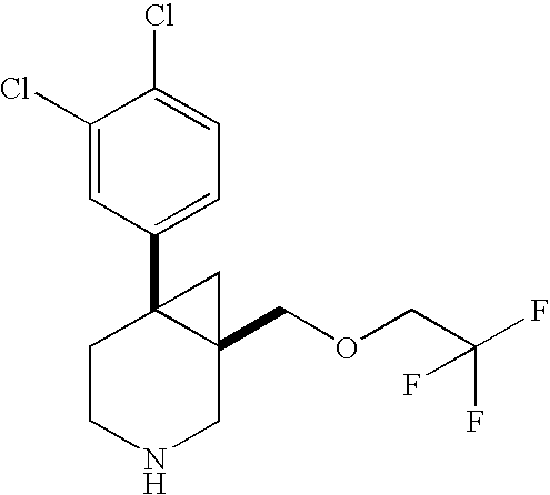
C1(Cl)=CC(C23CCNCC2(COCC(F)(F)F)C3)=CC=C1Cl
